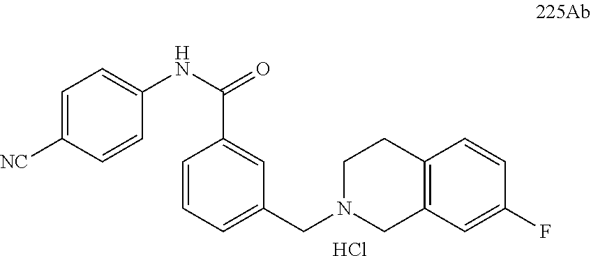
C1=C([NC])C=CC(NC(=O)C2=CC(CN3CC4=C(CC3)C=CC(F)=C4)=CC=C2)=C1.Cl
